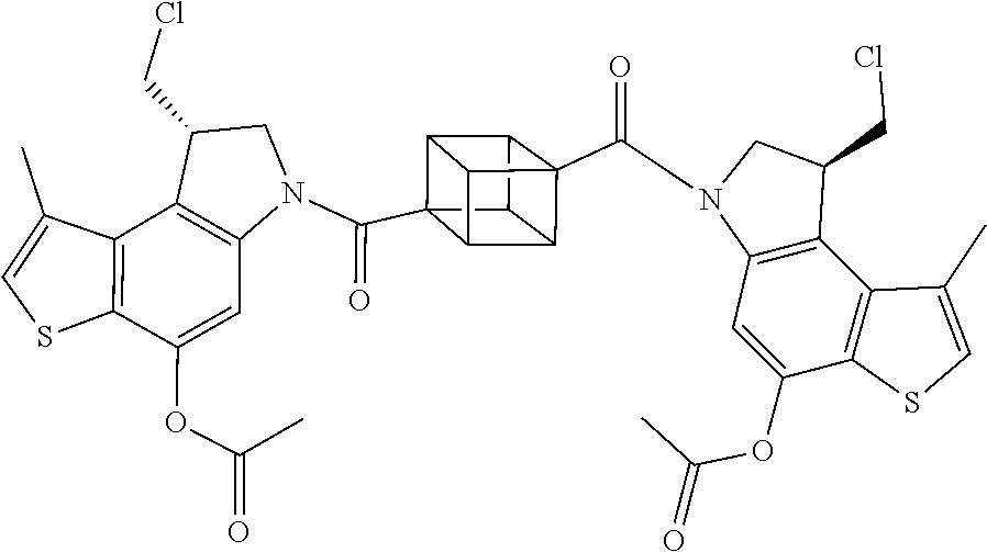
C12=C(C(CCl)CN1C(C13C4C5C6(C(N7C8=C(C9=C(SC=C9C)C(OC(=O)C)=C8)C(CCl)C7)=O)C(C1C64)C53)=O)C1=C(SC=C1C)C(OC(C)=O)=C2
